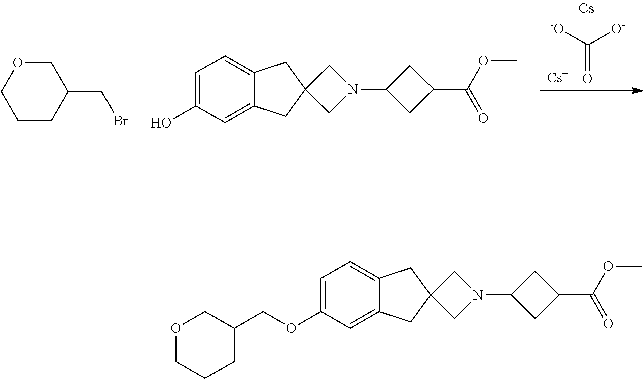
[-O]C([O-])=O.[Cs].[Cs].C1(O)=CC=C2C(=C1)CC1(C2)CN(C2CC(C(OC)=O)C2)C1.C1CC(CBr)COC1.C1(OCC2COCCC2)=CC=C2C(=C1)CC1(C2)CN(C2CC(C(OC)=O)C2)C1
